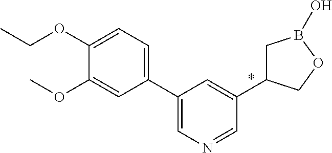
C1(C2=CN=CC(C3CB(O)OC3)=C2)=CC=C(OCC)C(OC)=C1
